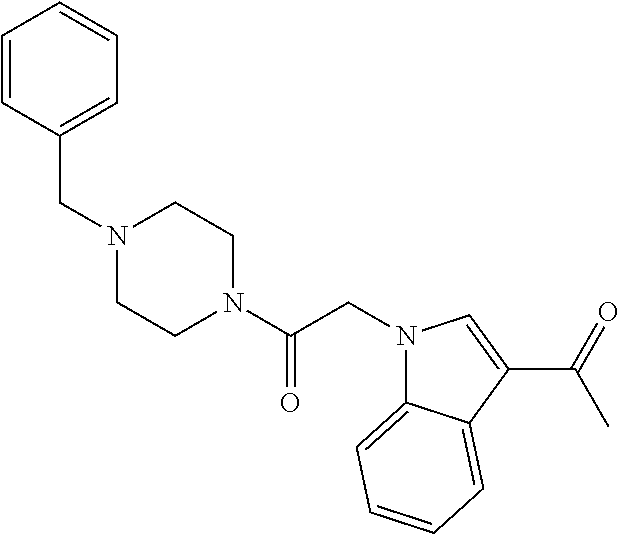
C1=CC(CN2CCN(C(CN3C4=CC=CC=C4C(C(=O)C)=C3)=O)CC2)=CC=C1
